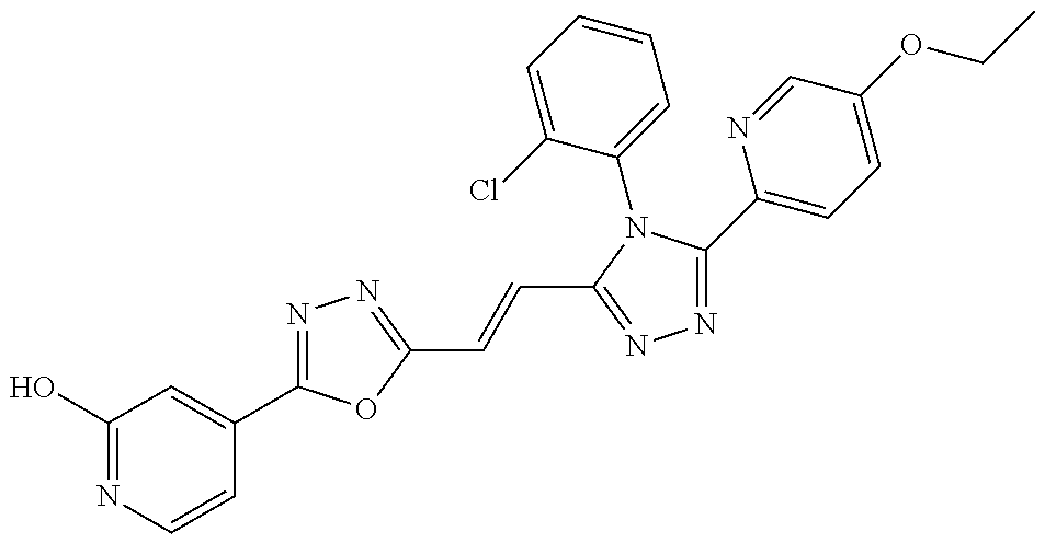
C1(O)=NC=CC(C2=NN=C(C=CC3=NN=C(C4=CC=C(OCC)C=N4)N3C3=CC=CC=C3Cl)O2)=C1
